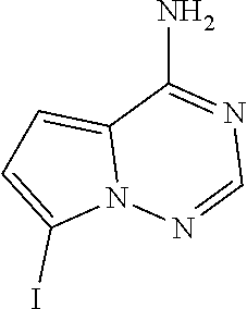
C12=CC=C(I)N1N=CN=C2N
